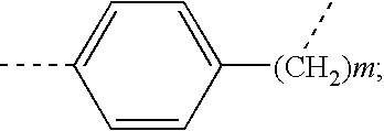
C1=CC([(CH2)m]C)=CC=C1C
